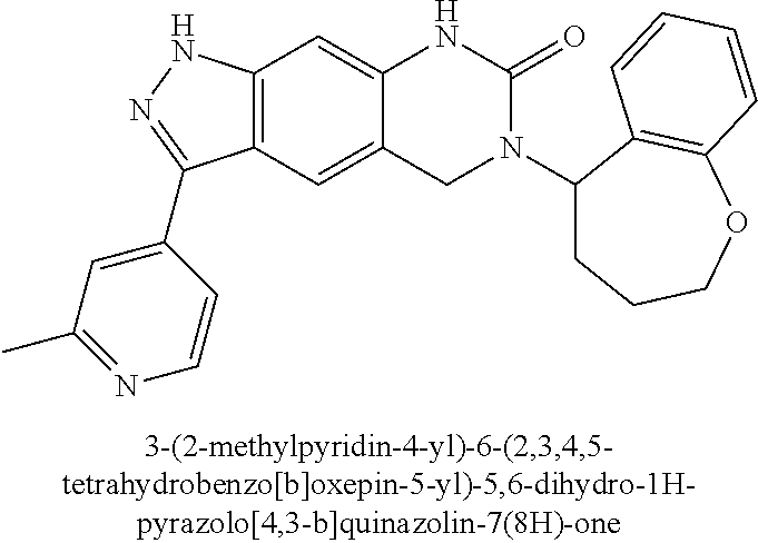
C12=C(C=C3C(=C1)NC(=O)N(C1CCCOC4=C1C=CC=C4)C3)C(C1=CC(C)=NC=C1)=NN2
